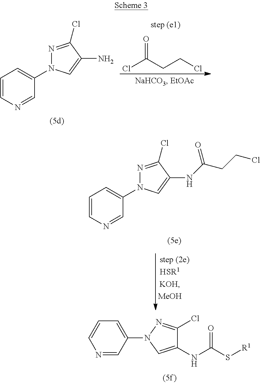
C1=CN=CC(N2N=C(Cl)C(N)=C2)=C1.ClC(CCCl)=O.C1=CN=CC(N2N=C(Cl)C(NC(CCCl)=O)=C2)=C1.C(S[R1])(=O)NC1=CN(C2=CC=CN=C2)N=C1Cl
